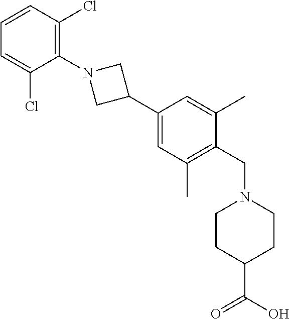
C1=CC(Cl)=C(N2CC(C3=CC(C)=C(CN4CCC(C(O)=O)CC4)C(C)=C3)C2)C(Cl)=C1
